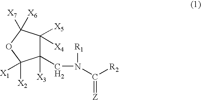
C1([X4])([X5])C([X3])(CN([R1])C([R2])=[Z])C([X2])([X1])OC1([X6])[X7]
